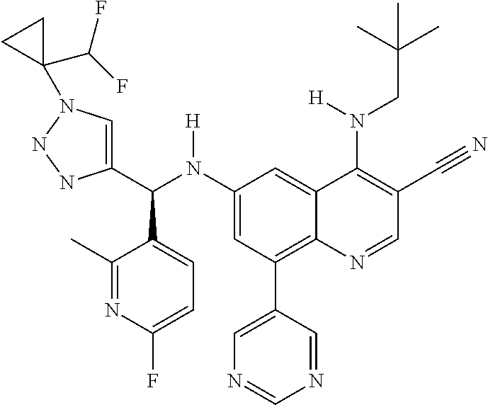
C1(N(C(C2=CN(C3(C(F)F)CC3)NN2)C2=CC=C(F)N=C2C)[H])=CC(C2=CN=CN=C2)=C2C(=C1)C(N(CC(C)(C)C)[H])=C(C#N)C=N2
